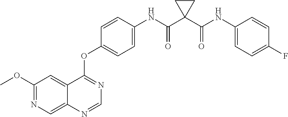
C1(OC)=NC=C2C(=C1)C(OC1=CC=C(NC(C3(C(NC4=CC=C(F)C=C4)=O)CC3)=O)C=C1)=NC=N2
